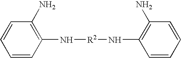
C1=CC(N[R2]NC2=C(N)C=CC=C2)=C(N)C=C1
